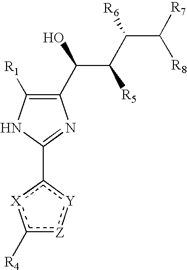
C1([R1])=C(C(C([R5])C([R6])C([R7])[R8])O)N=C(c2[X]c([R4])[Z]:[Y]2)N1
